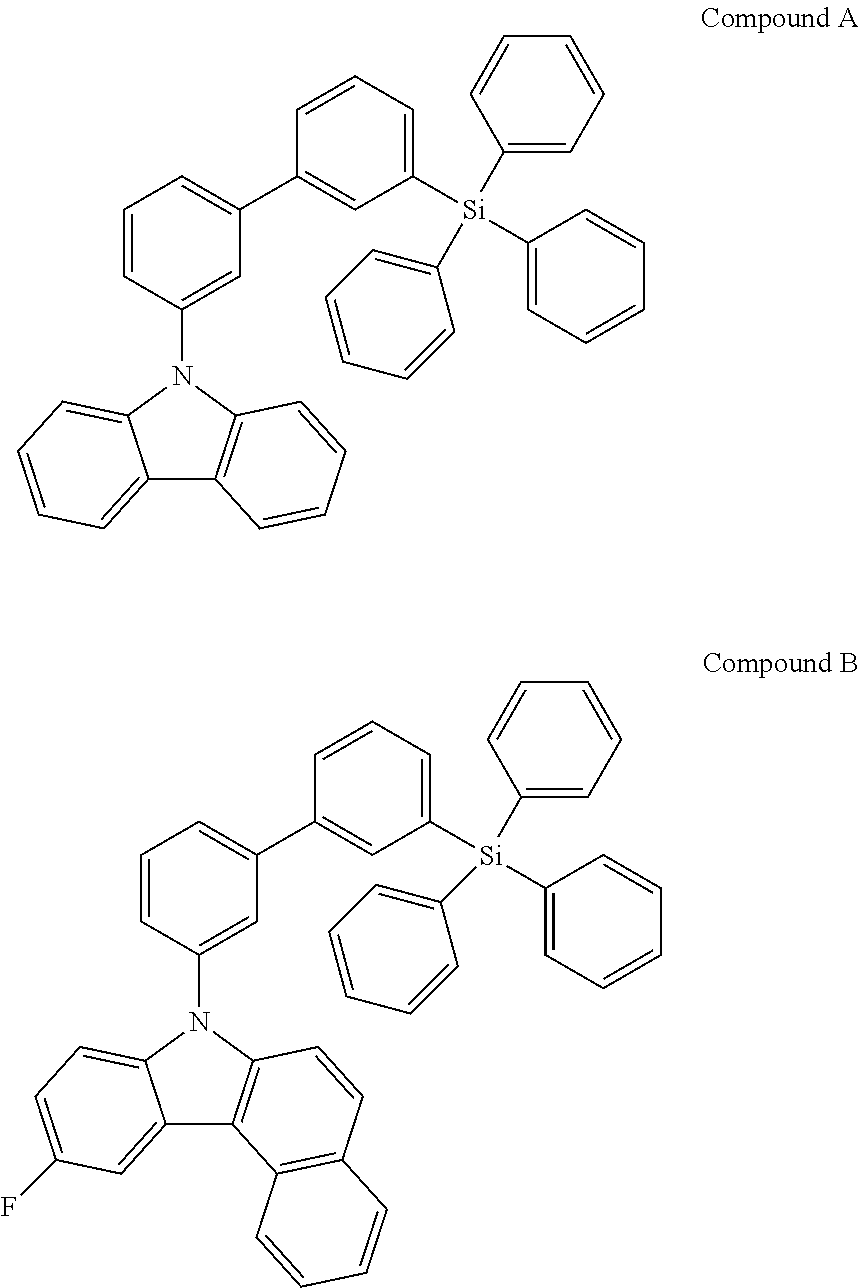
C12=CC=CC=C1N(C1=CC(C3=CC([Si](C4=CC=CC=C4)(C4=CC=CC=C4)C4=CC=CC=C4)=CC=C3)=CC=C1)C1=C2C=CC=C1.C12=CC(F)=CC=C1N(C1=CC(C3=CC([Si](C4=CC=CC=C4)(C4=CC=CC=C4)C4=CC=CC=C4)=CC=C3)=CC=C1)C1=C2C2=C(C=C1)C=CC=C2
